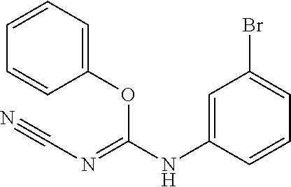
C1=C(NC(=NC#N)OC2=CC=CC=C2)C=CC=C1Br
